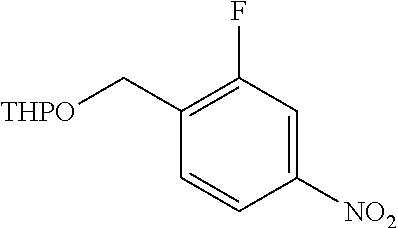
C1([NO2])=CC(F)=C(C[THPO])C=C1
